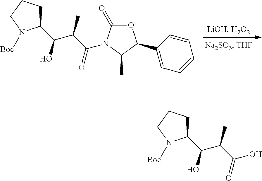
C1(C(C(C(N2C(=O)OC(C3=CC=CC=C3)C2C)=O)C)O)CCCN1[Boc].C1(C(C(C(O)=O)C)O)CCCN1[Boc]
